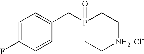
C1=C(F)C=CC(CP2(=O)CC[NH2+Cl-]CC2)=C1
